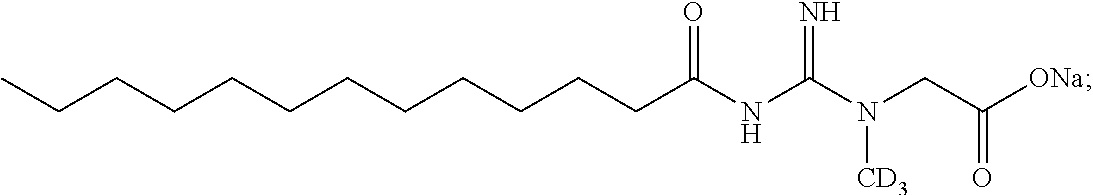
C(CCCC(=O)NC(N(CC([ONa])=O)[CD3])=N)CCCCCCCC
